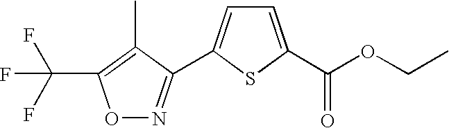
O1N=C(C2=CC=C(C(=O)OCC)S2)C(C)=C1C(F)(F)F
